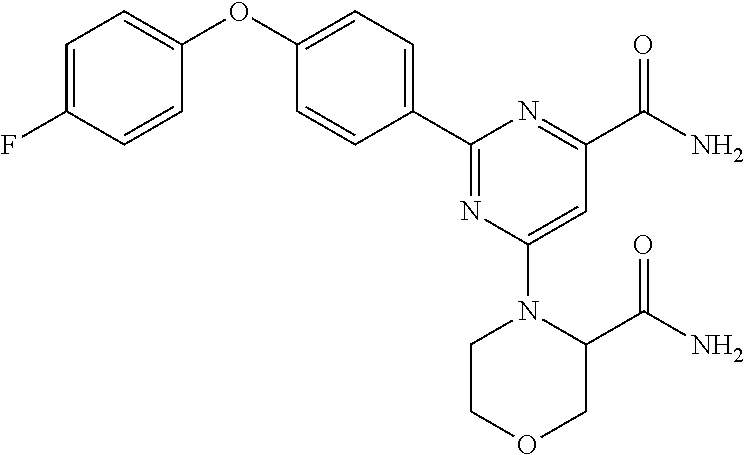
C1=C(F)C=CC(OC2=CC=C(C3=NC(N4CCOCC4C(=O)N)=CC(C(N)=O)=N3)C=C2)=C1
